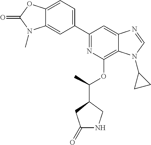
C1(C2=CC=C3C(=C2)N(C)C(=O)O3)=NC(OC(C2CC(=O)NC2)C)=C2C(=C1)N=CN2C1CC1
